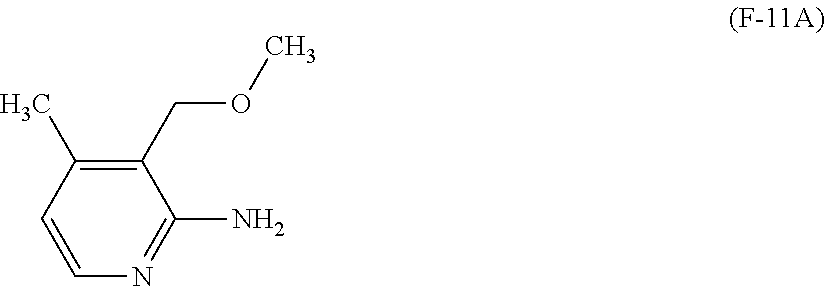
C1(C)=C(COC)C(N)=NC=C1
